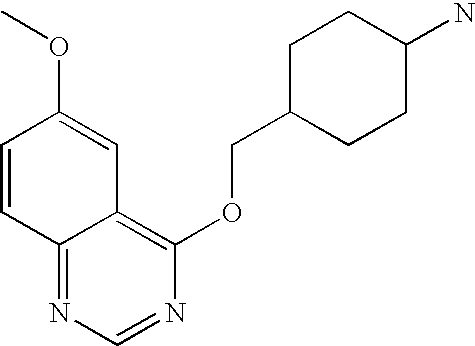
C1=CC2=NC=NC(OCC3CCC(N)CC3)=C2C=C1OC
